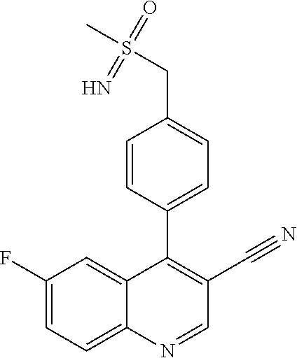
C1(F)=CC=C2C(=C1)C(C1=CC=C(CS(C)(=O)=N)C=C1)=C(C#N)C=N2
